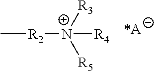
[R2]([N+]([R4])([R3])[R5])C
